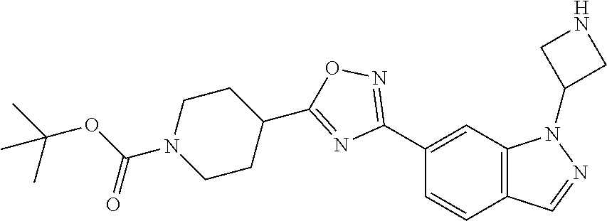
C1(C2=NOC(C3CCN(C(OC(C)(C)C)=O)CC3)=N2)=CC2=C(C=C1)C=NN2C1CNC1
